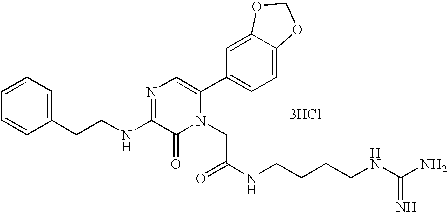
C1=CC=C(CCNC2=NC=C(C3=CC=C4C(=C3)OCO4)N(CC(=O)NCCCCNC(N)=N)C2=O)C=C1.[3HCl]
